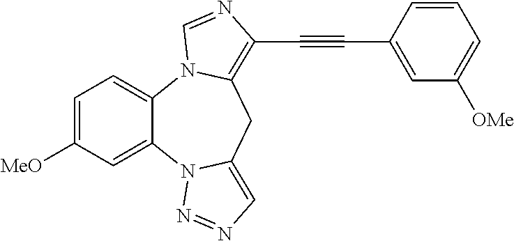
C1=C([MeO])C=C2C(=C1)N1C(=C(C#CC3=CC([OMe])=CC=C3)N=C1)CC1=CN=NN21
